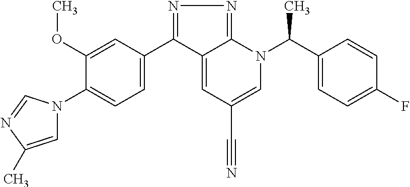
C1(C2=NN=C3C2=CC(C#N)=CN3C(C2=CC=C(F)C=C2)C)=CC=C(N2C=C(C)N=C2)C(OC)=C1
